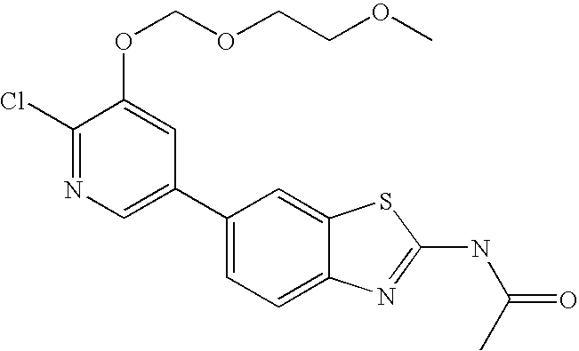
C1(C2=CC=C3C(=C2)SC(NC(C)=O)=N3)=CN=C(Cl)C(OCOCCOC)=C1
